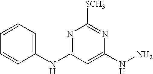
C1(NC2=NC([SCH3])=NC(NN)=C2)=CC=CC=C1
